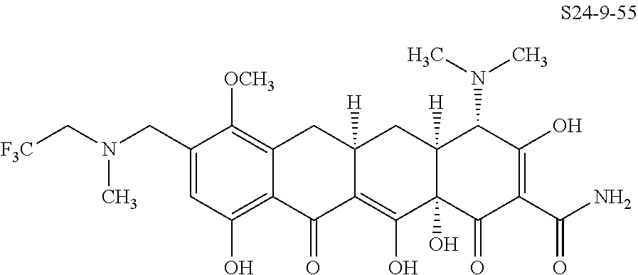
C1=C(CN(C[F3C])C)C([OCH3])=C2C(=C1O)C(=O)C1=C(O)C3(O)C([H])(CC1([H])C2)C(N(C)C)C(O)=C(C(N)=O)C3=O
